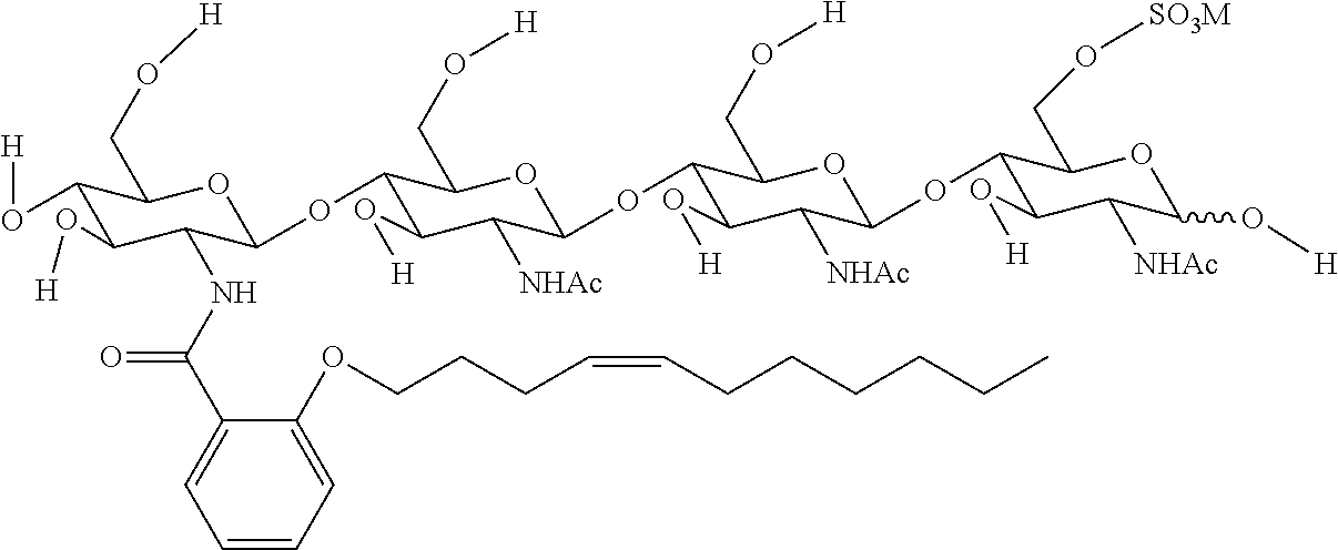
C1(O[H])C(O[H])C(NC(C2=CC=CC=C2OCCCC=CCCCCCC)=O)C(OC2C(O[H])C([NHAc])C(OC3C(O[H])C([NHAc])C(OC4C(O[H])C([NHAc])C(O[H])OC4CO[SO3M])OC3CO[H])OC2CO[H])OC1CO[H]
